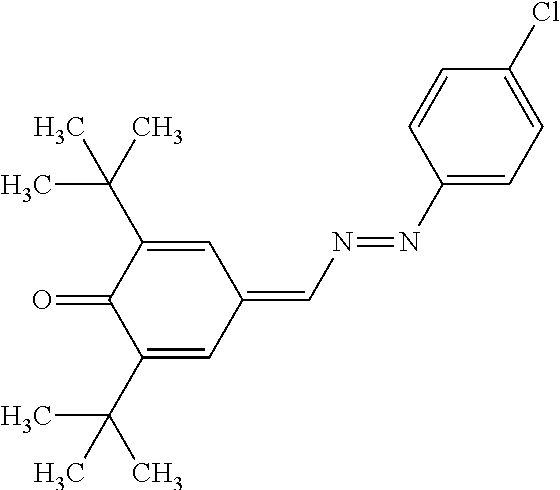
C1(N=NC=C2C=C(C(C)(C)C)C(=O)C(C(C)(C)C)=C2)=CC=C(Cl)C=C1
